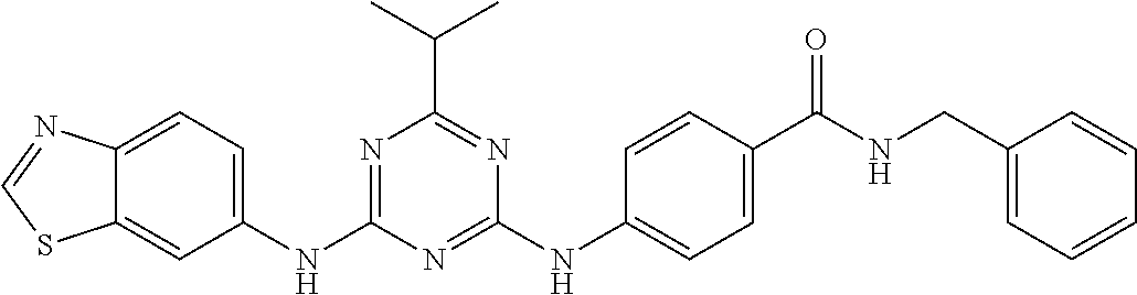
C12=CC(NC3=NC(C(C)C)=NC(NC4=CC=C(C(=O)NCC5=CC=CC=C5)C=C4)=N3)=CC=C1N=CS2
